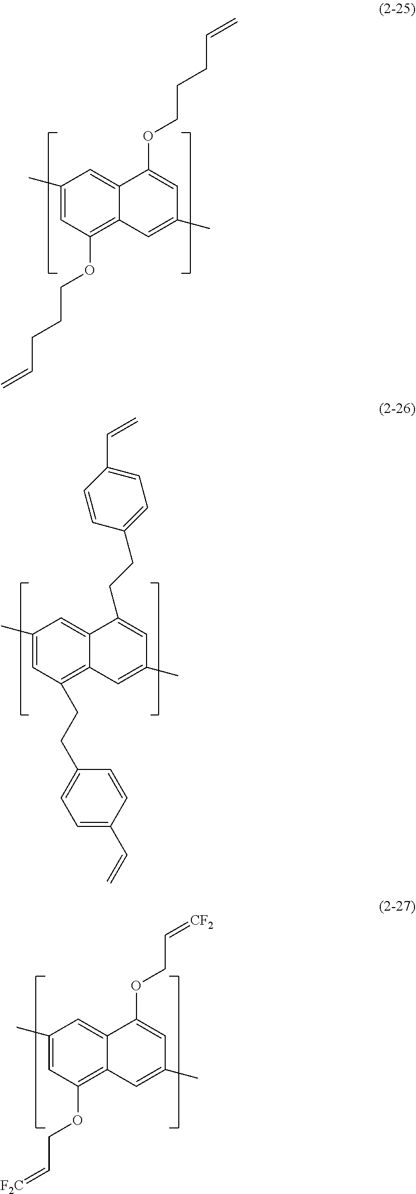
C1(C)=CC(OCCCC=C)=C2C(=C1)C(OCCCC=C)=CC(C)=C2.C1(C)=CC(CCC2=CC=C(C=C)C=C2)=C2C(=C1)C(CCC1=CC=C(C=C)C=C1)=CC(C)=C2.C1(C)=CC(OCC=[F2C])=C2C(=C1)C(OCC=[CF2])=CC(C)=C2
